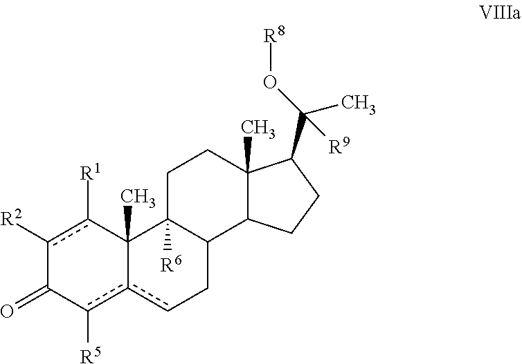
c1([R2])c([R1])C2(C)c(c([R5])C1=O)cCC1C2([R6])CCC2(C)C1CCC2C(O[R8])(C)[R9]
